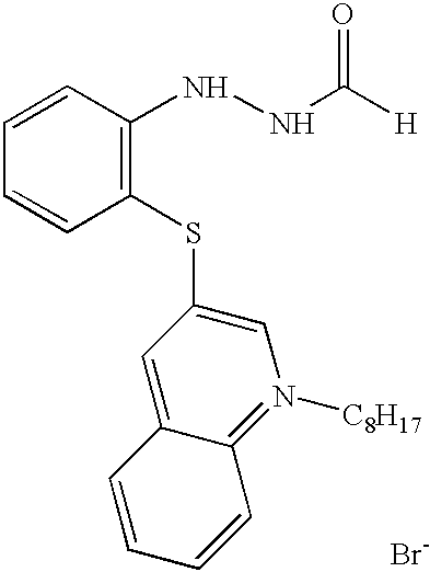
C1=CC(SC2=CN([C8H17])=C3C(=C2)C=CC=C3)=C(NNC([H])=O)C=C1.[Br-]
